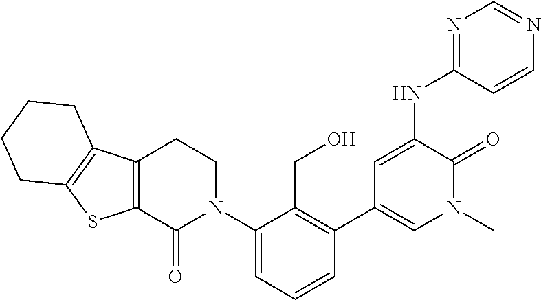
N(C1=CC(C2=C(CO)C(N3CCC4=C(C3=O)SC3=C4CCCC3)=CC=C2)=CN(C)C1=O)C1=NC=NC=C1
